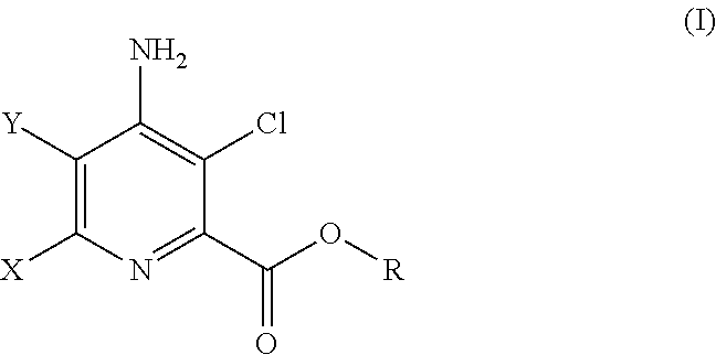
C1([Y])=C([X])N=C(C(O[R])=O)C(Cl)=C1N
